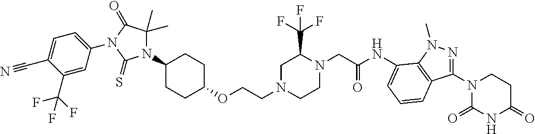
O(CCN1CCN(CC(NC2=CC=CC3=C2N(C)N=C3N2C(=O)NC(=O)CC2)=O)C(C(F)(F)F)C1)C1CCC(N2C(C)(C)C(=O)N(C3=CC=C(C#N)C(C(F)(F)F)=C3)C2=S)CC1
